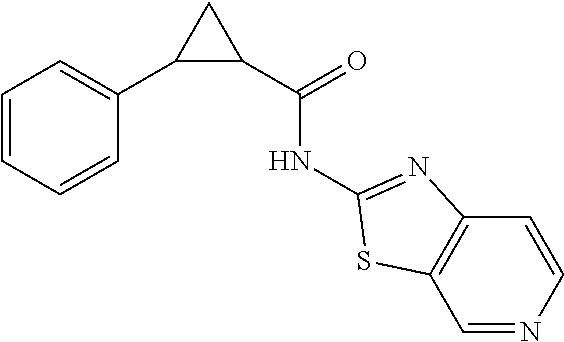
C1=NC=CC2=C1SC(NC(C1CC1C1=CC=CC=C1)=O)=N2
